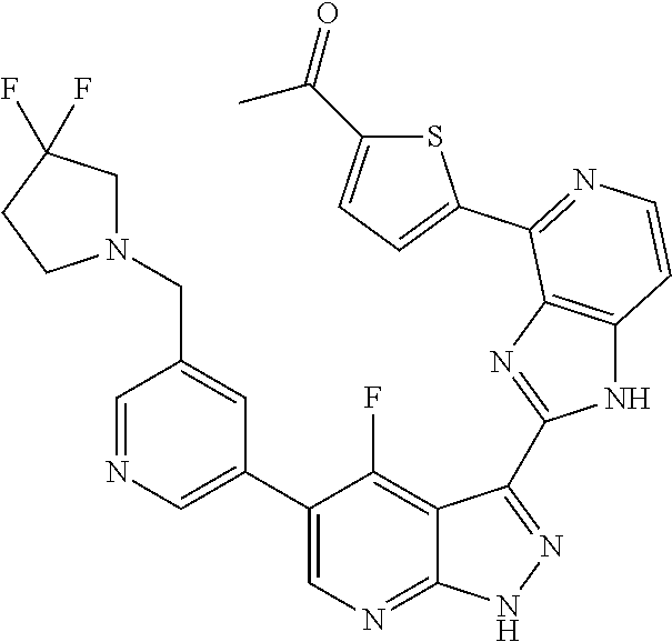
C1=NC=C(C2=CN=C3C(=C2F)C(C2=NC4=C(N2)C=CN=C4C2=CC=C(C(=O)C)S2)=N[N H]3)C=C1CN1CC(F)(F)CC1
